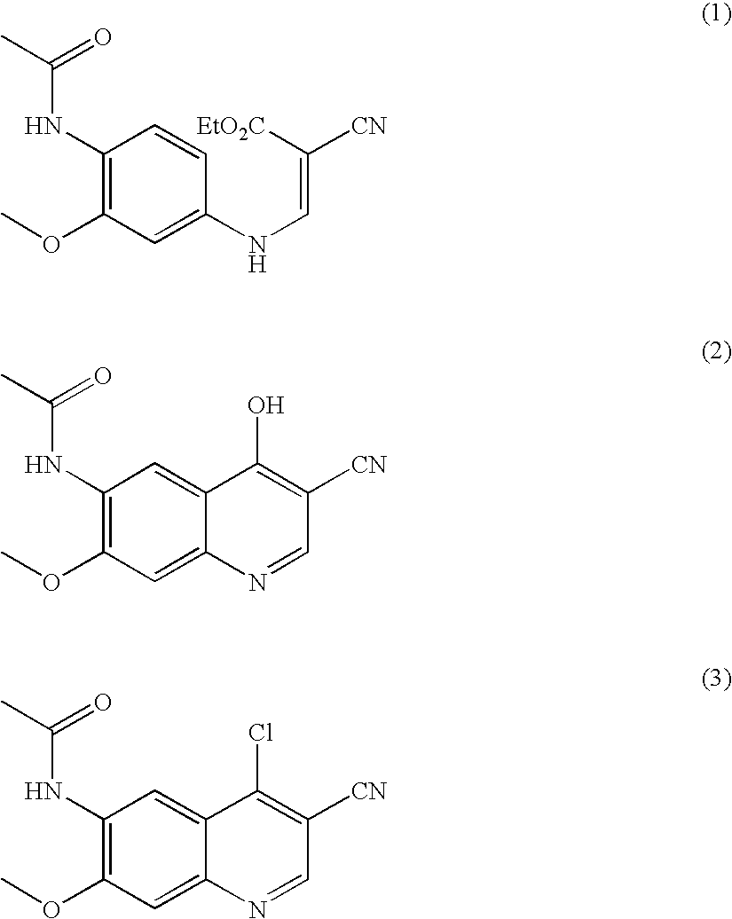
C1(NC(C)=O)=C(OC)C=C(NC=C([EtO2C])[CN])C=C1.C1(NC(C)=O)=C(OC)C=C2C(=C1)C(O)=C([CN])C=N2.C1(NC(C)=O)=C(OC)C=C2C(=C1)C(Cl)=C([CN])C=N2
